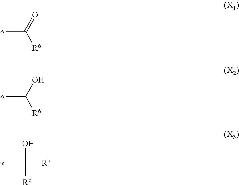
CC([R6])=O.CC([R6])O.CC([R6])(O)[R7]
